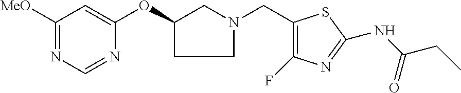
C1([MeO])=NC=NC(OC2CCN(CC3=C(F)N=C(NC(CC)=O)S3)C2)=C1
